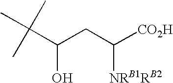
C(C(CC([CO2H])[NRB1RB2])O)(C)(C)C
